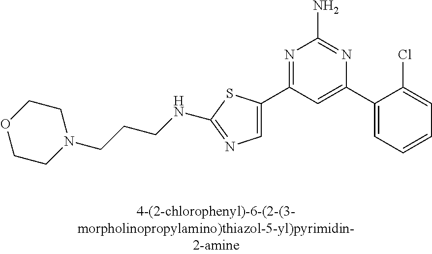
N1=C(C2=CN=C(NCCCN3CCOCC3)S2)C=C(C2=CC=CC=C2Cl)N=C1N
